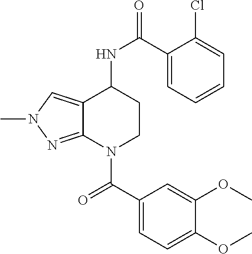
C1(C(NC2CCN(C(C3=CC=C(OC)C(OC)=C3)=O)C3=NN(C)C=C23)=O)=CC=CC=C1Cl
